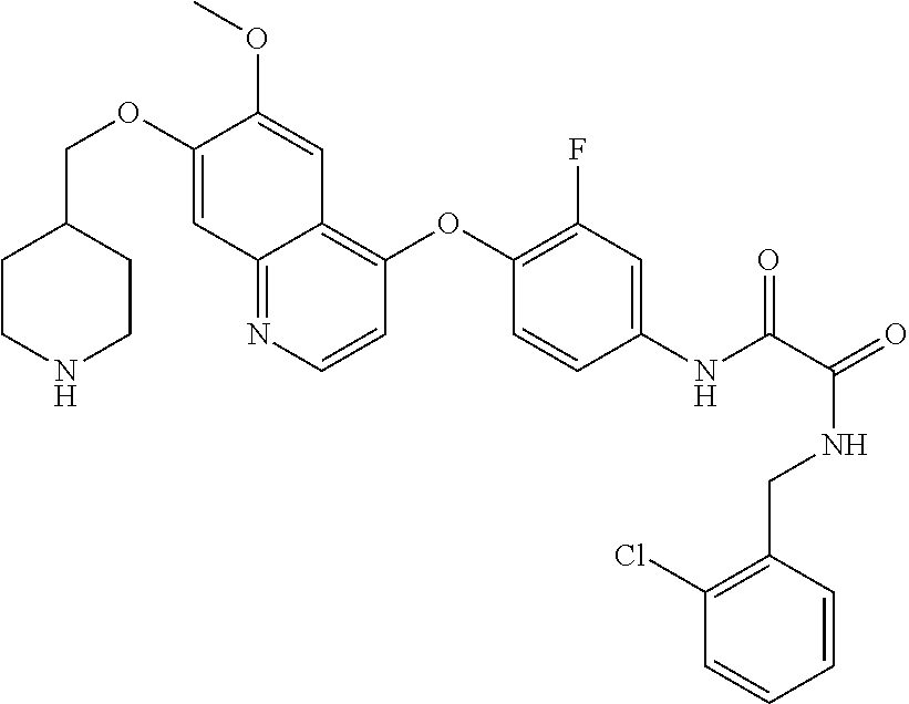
C1CNCCC1COC1=CC2=NC=CC(OC3=C(F)C=C(NC(=O)C(NCC4=C(Cl)C=CC=C4)=O)C=C3)=C2C=C1OC
